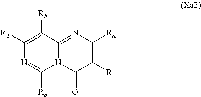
C1([R2])=C([Rb])C2=NC([Ra])=C([R1])C(=O)N2C([Ra])=N1
